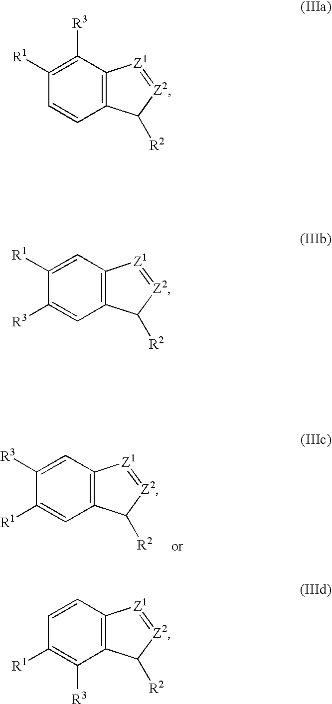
C1=C([R3])C([R1])=CC2=C1[Z1]=[Z2]C2[R2].C1([R3])=C([R1])C=CC2=C1[Z1]=[Z2]C2[R2].C1=C([R1])C([R3])=CC2=C1[Z1]=[Z2]C2[R2].C1=CC([R1])=C([R3])C2=C1[Z1]=[Z2]C2[R2]
